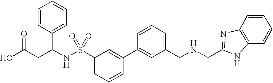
OC(CC(NS(C1=CC=CC(C2=CC(CNCC3=NC4=C(N3)C=CC=C4)=CC=C2)=C1)(=O)=O)C1=CC=CC=C1)=O
